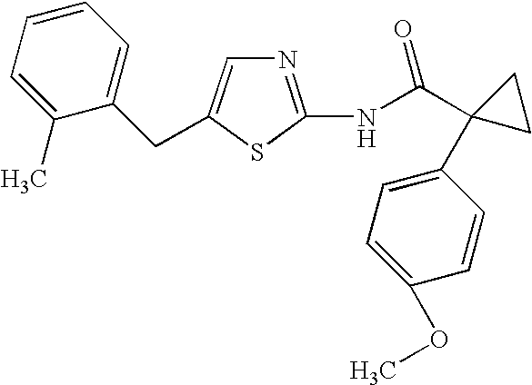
N1=C(NC(C2(C3=CC=C(OC)C=C3)CC2)=O)SC(CC2=CC=CC=C2C)=C1
